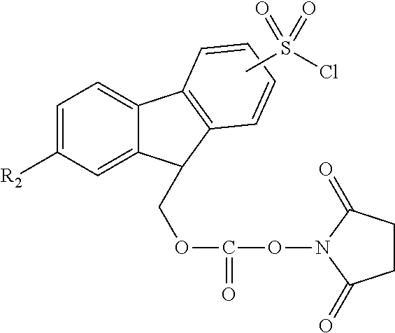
C1=C([R2])C=C2C(=C1)C1=C(C2COC(ON2C(=O)CCC2=O)=O)C=CC=C1.CS(Cl)(=O)=O
